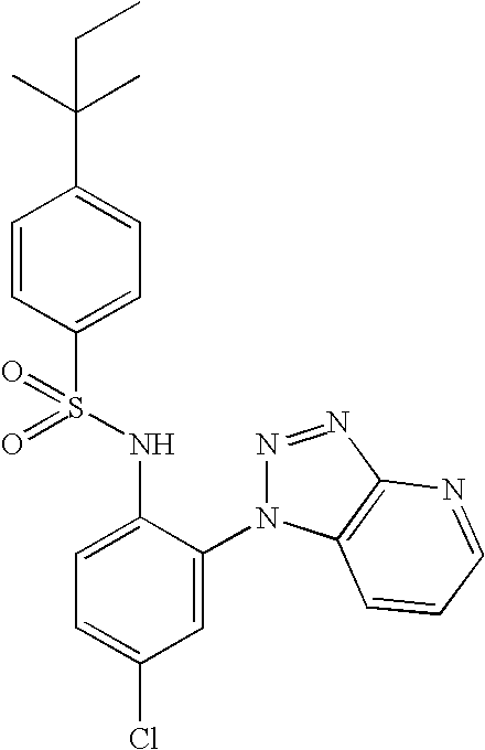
C1=CC(S(NC2=CC=C(Cl)C=C2N2N=NC3=C2C=CC=N3)(=O)=O)=CC=C1C(C)(C)CC
